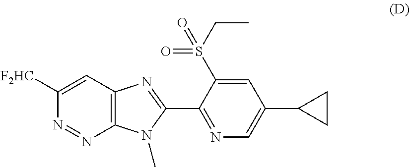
C1([F2HC])=CC2=C(N=N1)N(C)C(C1=NC=C(C3CC3)C=C1S(CC)(=O)=O)=N2
